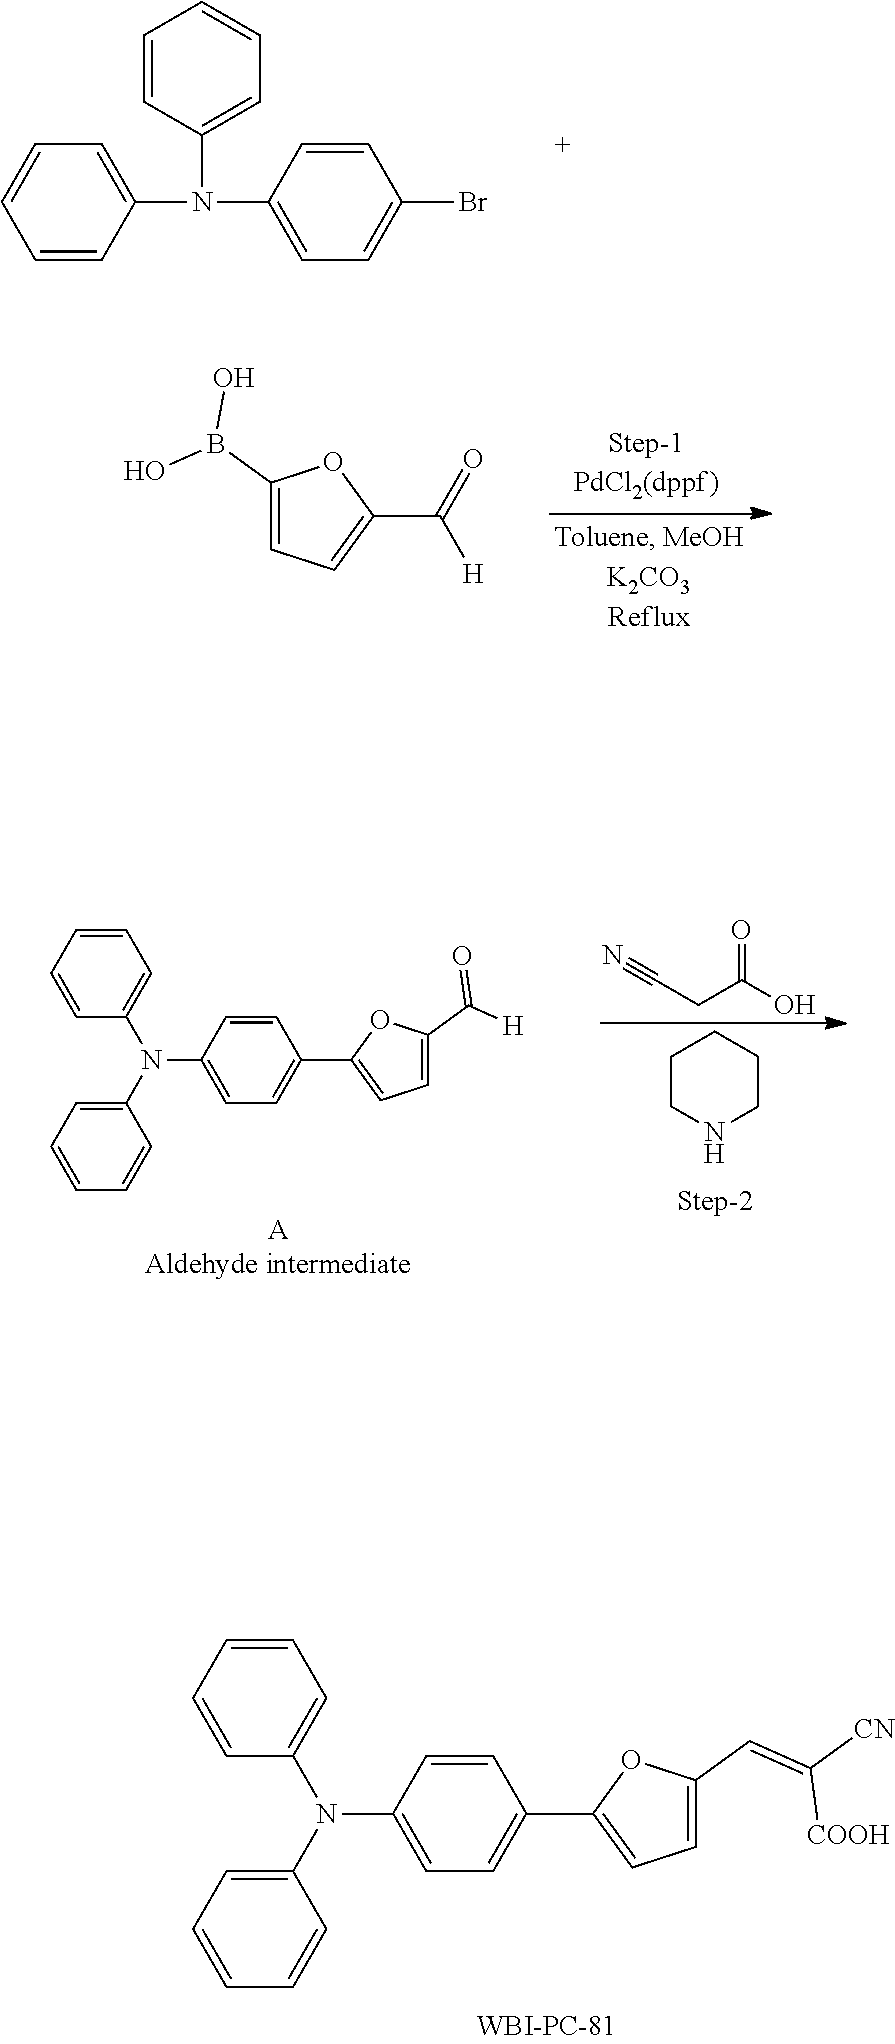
C1=CC(N(C2=CC=C(Br)C=C2)C2=CC=CC=C2)=CC=C1.C1(B(O)O)=CC=C(C(=O)[H])O1.O=C(O)CC#N.C1CNCCC1.C1=CC=CC(N(C2=CC=CC=C2)C2=CC=C(C3=CC=C(C([H])=O)O3)C=C2)=C1.C1=CC=CC(N(C2=CC=CC=C2)C2=CC=C(C3=CC=C(C=C([CN])[COOH])O3)C=C2)=C1
